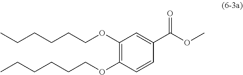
C1(OCCCCCC)=C(OCCCCCC)C=CC(C(OC)=O)=C1
